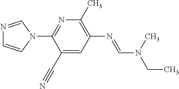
N1=C(N2C=CN=C2)C(C#N)=CC(N=CN(C)CC)=C1C
